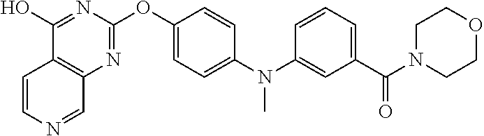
C1(O)=NC(OC2=CC=C(N(C3=CC(C(N4CCOCC4)=O)=CC=C3)C)C=C2)=NC2=C1C=CN=C2
